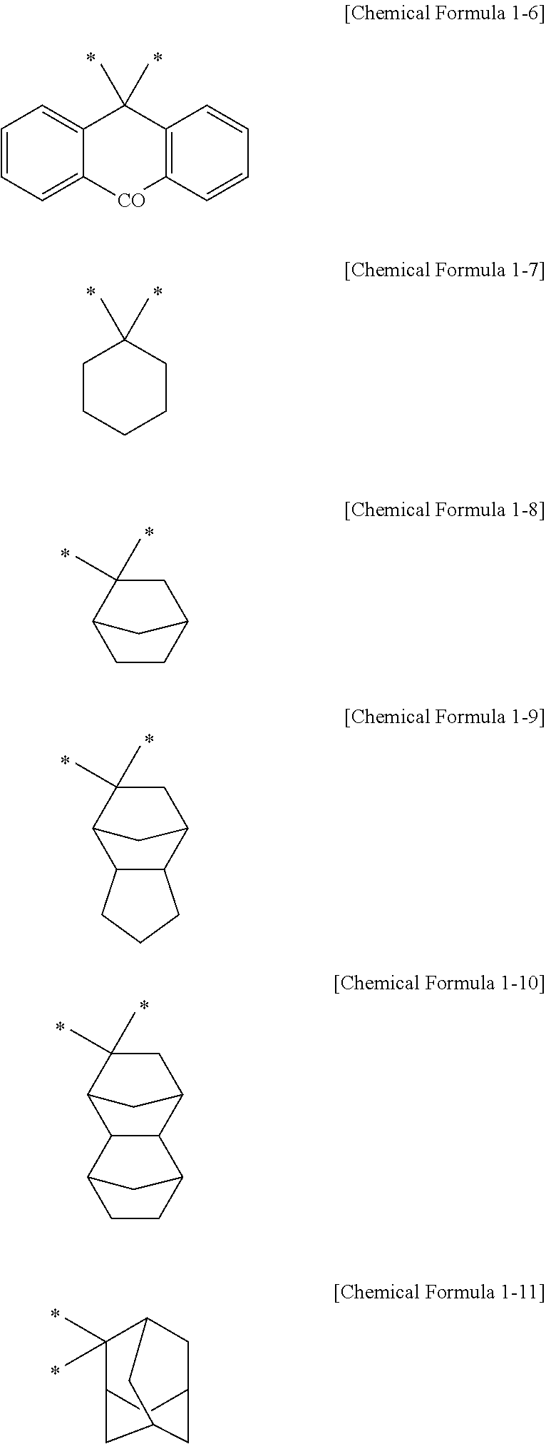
C1(C)(C)C2=CC=CC=C2[CO]C2=C1C=CC=C2.C1(C)(C)CCCCC1.C1CC2CC(C)(C)C1C2.C12C(C3CC(C)(C)C1C3)CCC2.C12C(C3CC(C)(C)C1C3)C1CCC2C1.C1(C)(C)C2CC3CC1CC(C2)C3
